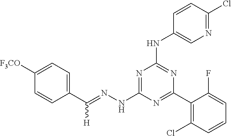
C1(C(=NNC2=NC(NC3=CN=C(Cl)C=C3)=NC(C3=C(Cl)C=CC=C3F)=N2)[H])=CC=C([F3CO])C=C1
